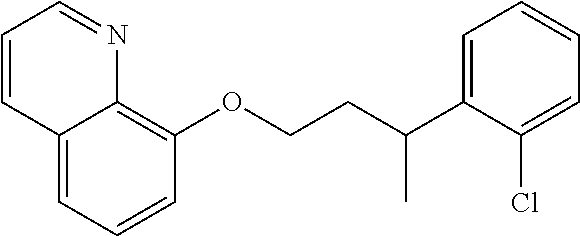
C1=CC=C2C(=C1OCCC(C1=CC=CC=C1Cl)C)N=CC=C2
